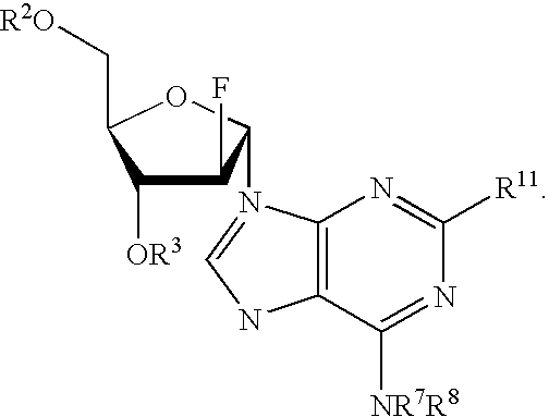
C1([OR3])C(F)C(N2=CNC3=C2N=C([R11])N=C3[NR7R8])OC1C[R2O]
